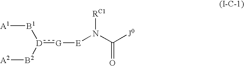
[D](:[G][E]N(C([J0])=O)[RC1])([B2][A2])[B1][A1]
